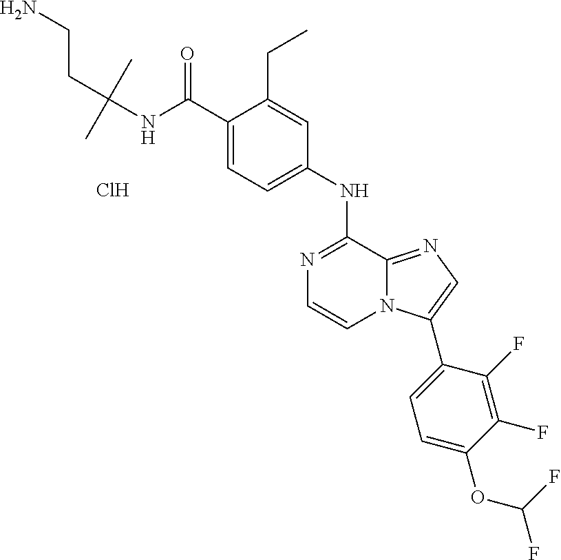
C1(NC2=NC=CN3C2=NC=C3C2=CC=C(OC(F)F)C(F)=C2F)=CC=C(C(NC(CCN)(C)C)=O)C(CC)=C1.Cl
